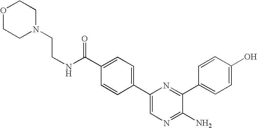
C1=C(C2=CC=C(C(NCCN3CCOCC3)=O)C=C2)N=C(C2=CC=C(O)C=C2)C(N)=N1
